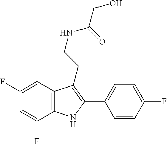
C1(F)=CC2=C(NC(C3=CC=C(F)C=C3)=C2CCNC(CO)=O)C(F)=C1
